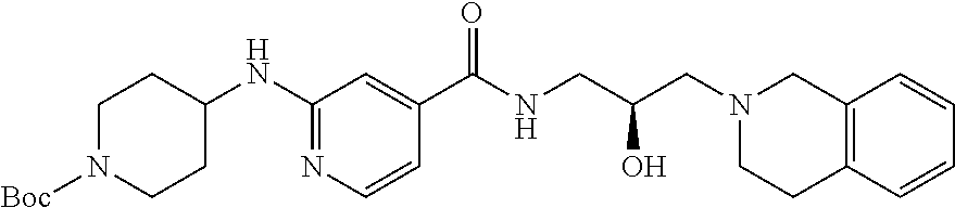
N1=C(NC2CCN([Boc])CC2)C=C(C(=O)NCC(CN2CC3=C(CC2)C=CC=C3)O)C=C1
